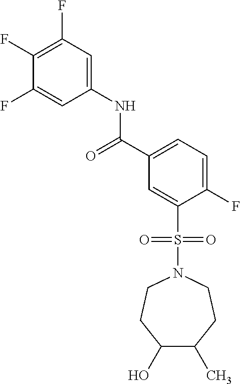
C(C1=CC=C(F)C(S(N2CCC(C)C(O)CC2)(=O)=O)=C1)(=O)NC1=CC(F)=C(F)C(F)=C1
